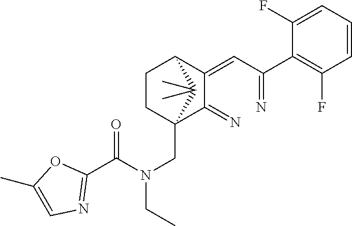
C1(=CC(=N)C2=C(F)C=CC=C2F)C(=N)C2(CN(CC)C(C3=NC=C(C)O3)=O)CCC1C2(C)C
